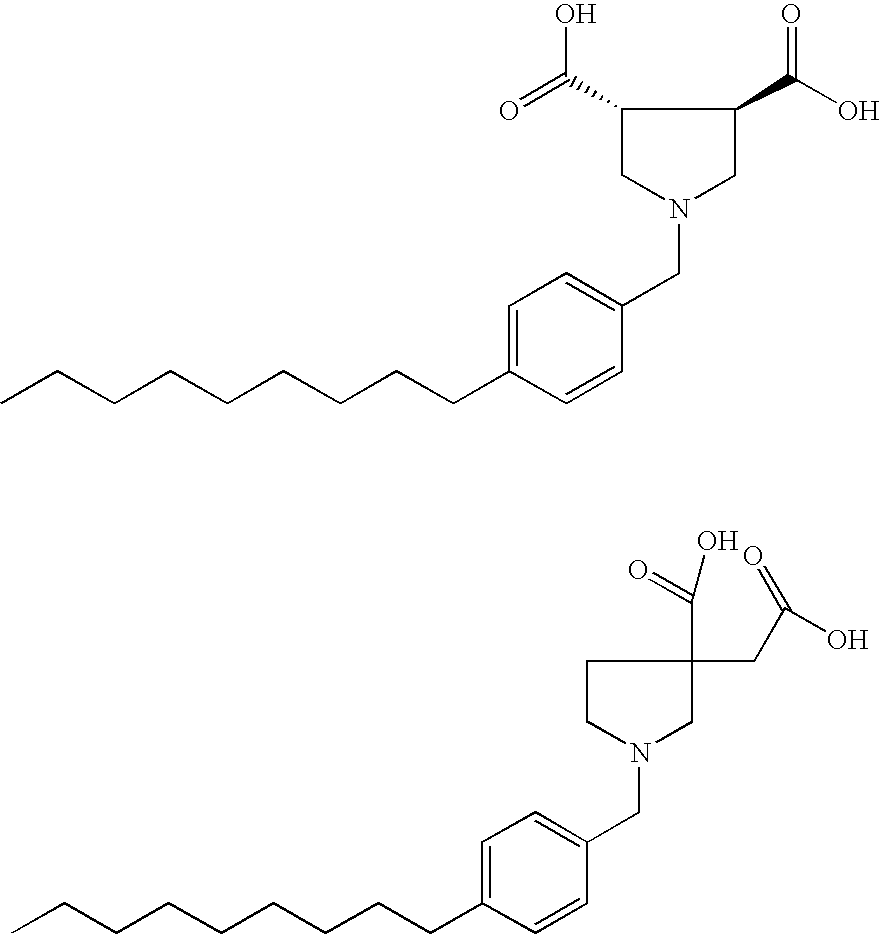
N1(CC2=CC=C(CCCCCCCCC)C=C2)CC(C(=O)O)C(C(O)=O)C1.N1(CC2=CC=C(CCCCCCCCC)C=C2)CC(C(=O)O)(CC(O)=O)CC1
